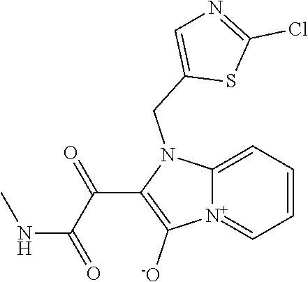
[N+]12=CC=CC=C1N(CC1=CN=C(Cl)S1)C(C(C(=O)NC)=O)=C2[-O]
